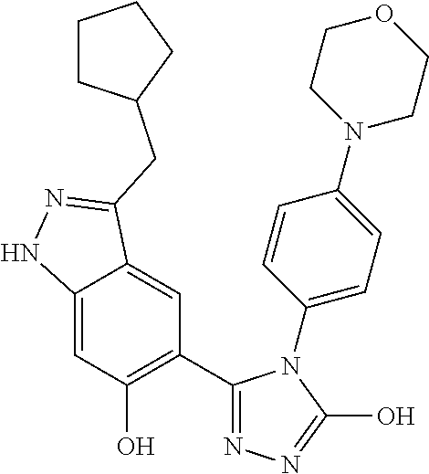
C12=CC(O)=C(C3=NN=C(O)N3C3=CC=C(N4CCOCC4)C=C3)C=C1C(CC1CCCC1)=NN2
